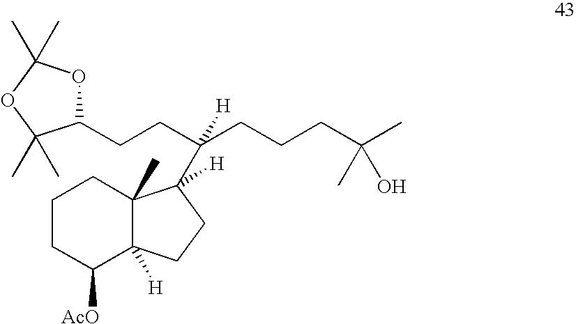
C1CC([AcO])C2([H])C(C)(C1)C(C(CCC1OC(C)(C)OC1(C)C)(CCCC(C)(C)O)[H])([H])CC2
